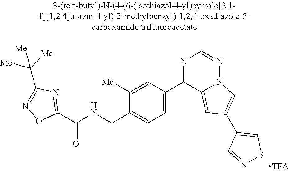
C1([Me])=CC(C2=NC=NN3C2=CC(C2=CSN=C2)=C3)=CC=C1CNC(C1=NC(C([Me])([Me])[Me])=NO1)=O
